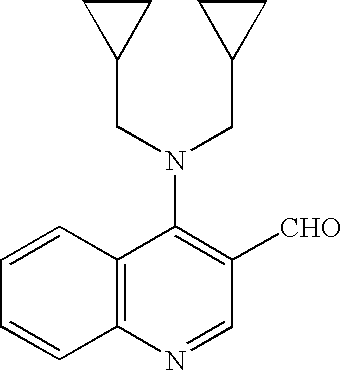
C12=C(C=CC=C1)C(N(CC1CC1)CC1CC1)=C([CHO])C=N2
